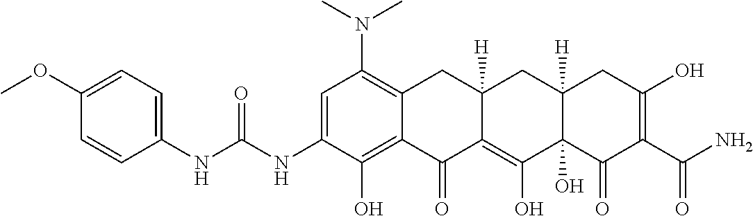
C1=C(NC(NC2=CC=C(OC)C=C2)=O)C(O)=C2C(=C1N(C)C)CC1([H])C(=C(O)C3(O)C([H])(C1)CC(O)=C(C(N)=O)C3=O)C2=O
